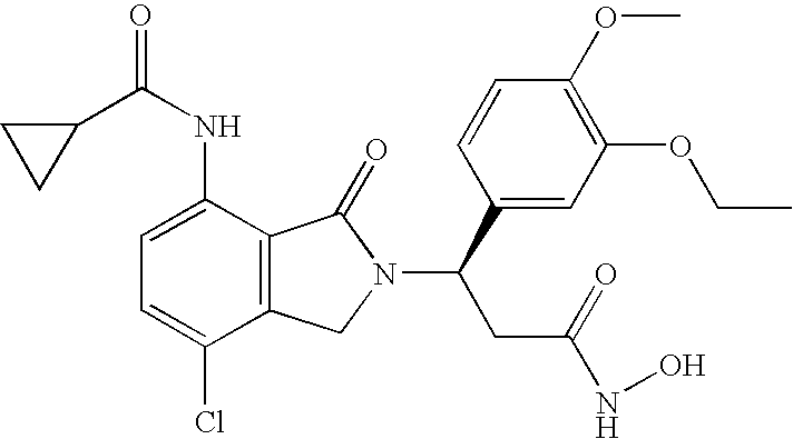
C1(C(NC2=CC=C(Cl)C3=C2C(=O)N(C(CC(NO)=O)C2=CC(OCC)=C(OC)C=C2)C3)=O)CC1
